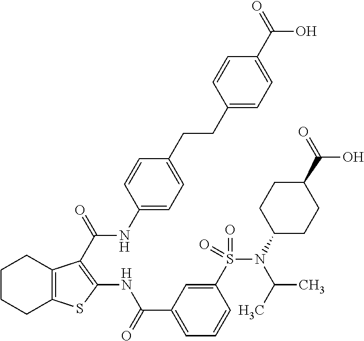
C1CCC2=C(C1)C(C(=O)NC1=CC=C(CCC3=CC=C(C(=O)O)C=C3)C=C1)=C(NC(C1=CC=CC(S(N(C3CCC(C(=O)O)CC3)C(C)C)(=O)=O)=C1)=O)S2
